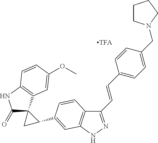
C1(C=CC2=CC=C(CN3CCCC3)C=C2)=NNC2=C1C=CC(C1C3(C(=O)NC4=C3C=C(OC)C=C4)C1)=C2
